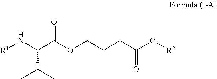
[R1]NC(C(OCCCC(O[R2])=O)=O)C(C)C
